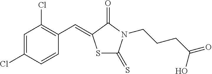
ClC1=CC(Cl)=C(C=C2SC(=S)N(CCCC(=O)O)C2=O)C=C1
